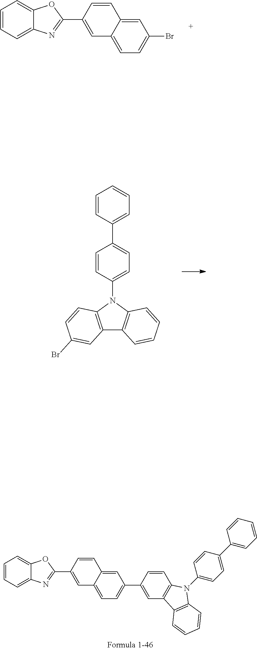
C1=CC=C2C(=C1)OC(C1=CC3=CC=C(Br)C=C3C=C1)=N2.C12=C(N(C3=CC=C(C4=CC=CC=C4)C=C3)C3=C1C=CC=C3)C=CC(Br)=C2.C1=CC=C2C(=C1)OC(C1=CC3=CC=C(C4=CC5=C(C=C4)N(C4=CC=C(C6=CC=CC=C6)C=C4)C4=C5C=CC=C4)C=C3C=C1)=N2
